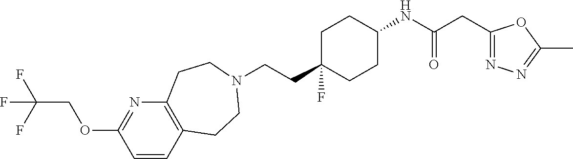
C(CC1(F)CCC(NC(CC2=NN=C(C)O2)=O)CC1)N1CCC2=C(N=C(OCC(F)(F)F)C=C2)CC1
